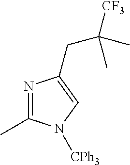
N1=C(C)N([CPh3])C=C1CC([CF3])(C)C
